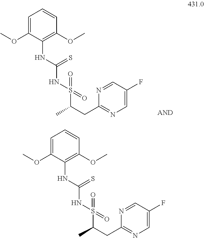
C1=C(OC)C(NC(NS(=O)(=O)C(CC2=NC=C(F)C=N2)C)=S)=C(OC)C=C1.C1=C(OC)C(NC(NS(=O)(=O)C(CC2=NC=C(F)C=N2)C)=S)=C(OC)C=C1
